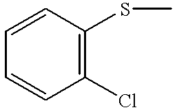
C1=CC(Cl)=C(SC)C=C1
